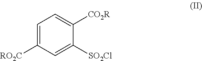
C1=C([RO2C])C=C([SO2Cl])C([CO2R])=C1
